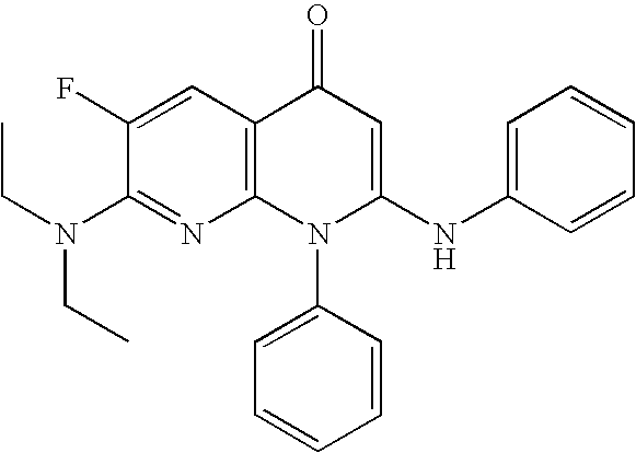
C1(N(CC)CC)=NC2=C(C=C1F)C(=O)C=C(NC1=CC=CC=C1)N2C1=CC=CC=C1
